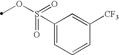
C1(S(OC)(=O)=O)=CC=CC([CF3])=C1
